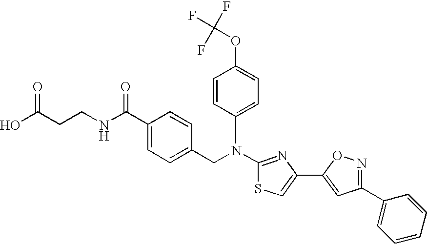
N(C1=NC(C2=CC(C3=CC=CC=C3)=NO2)=CS1)(CC1=CC=C(C(NCCC(O)=O)=O)C=C1)C1=CC=C(OC(F)(F)F)C=C1
